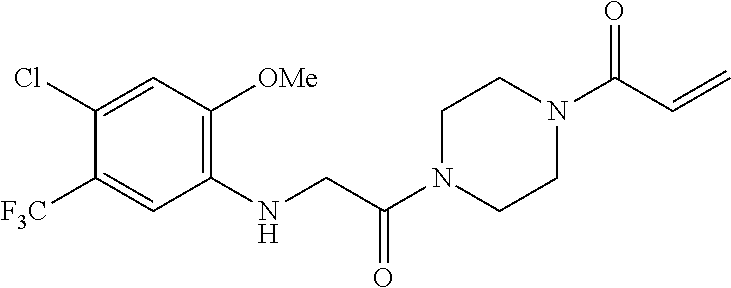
C1(Cl)=CC([OMe])=C(NCC(N2CCN(C(C=C)=O)CC2)=O)C=C1[F3C]
